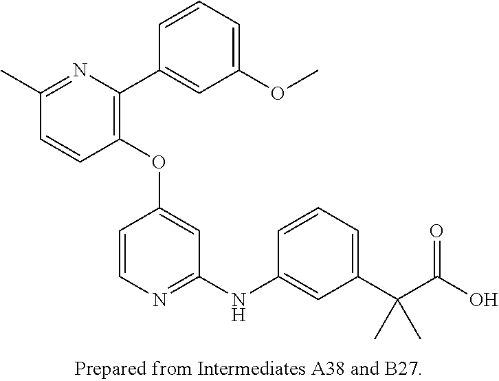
C1(OC2=CC(NC3=CC(C(C(O)=O)(C)C)=CC=C3)=NC=C2)=C(C2=CC(OC)=CC=C2)N=C(C)C=C1
